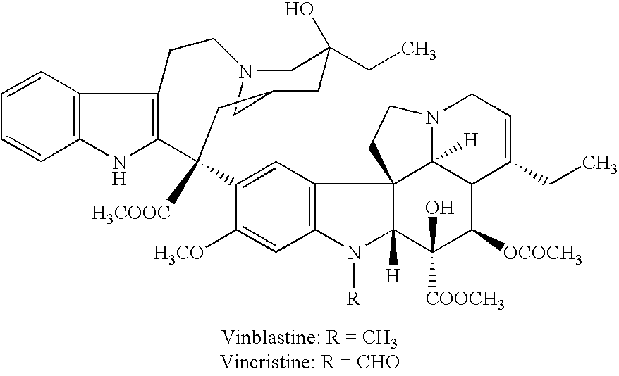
C12=C(C=CC=C1)C1=C(N2)C(C2=CC3=C(C=C2[H3CO])N([R])C2([H])C34C3([H])C(C([OCOCH3])C2([COOCH3])O)C(CC)=CCN3CC4)([H3COOC])CC2CN(CC1)CC(O)(CC)C2
